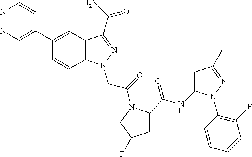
C1(C2=CN=NC=C2)=CC2=C(C=C1)N(CC(=O)N1C(C(=O)NC3=CC(C)=NN3C3=C(F)C=CC=C3)CC(F)C1)N=C2C(N)=O
